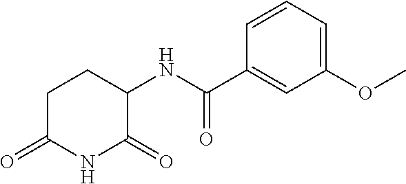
C1C(=O)NC(=O)C(NC(C2=CC(OC)=CC=C2)=O)C1
